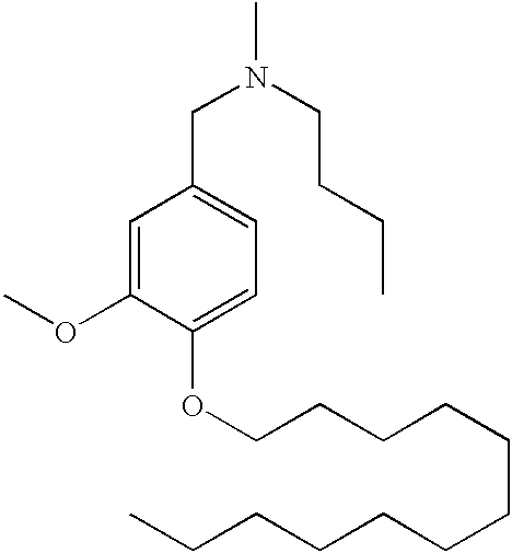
N(CC1=CC=C(OCCCCCCCCCCCC)C(OC)=C1)(C)CCCC
